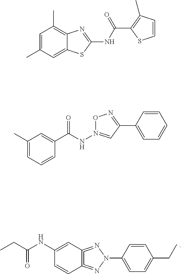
C12=C(=NN(C3=CC=C(CC)C=C3)N=1)C=CC(NC(CC)=O)=C2.C12=C(C)C=C(C)C=C1SC(NC(C1=C(C)C=CS1)=O)=N2.O1N(NC(C2=CC(C)=CC=C2)=O)=CC(C2=CC=CC=C2)=N1
